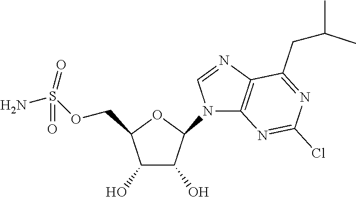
C1(O)C(O)C(N2C3=C(N=C2)C(CC(C)C)=NC(Cl)=N3)OC1COS(N)(=O)=O
